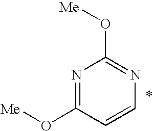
N1=C(O[Me])C=CN=C1O[Me]
